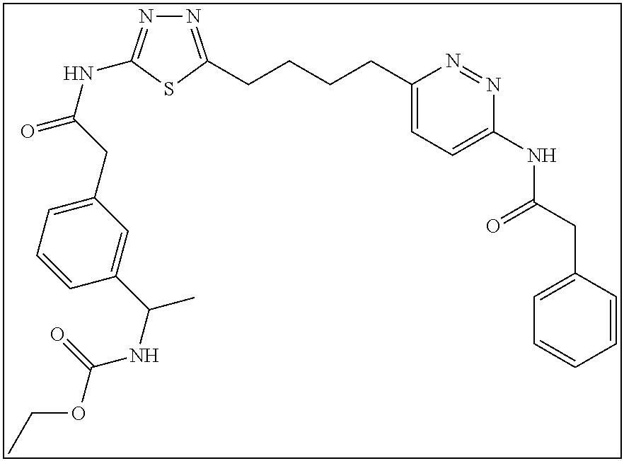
N1=C(CCCCC2=CC=C(NC(CC3=CC=CC=C3)=O)N=N2)SC(NC(=O)CC2=CC=CC(C(NC(OCC)=O)C)=C2)=N1
